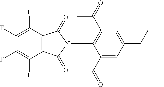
C12=C(C(F)=C(F)C(F)=C1F)C(=O)N(C1=C(C(=O)C)C=C(CCC)C=C1C(=O)C)C2=O
